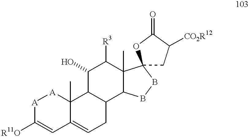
C1(O)C([R3])C2(C)C(C3CC=C4C(C)([A][A]C([R11O])=C4)C13)BBC21CC([CO2R12])C(=O)O1
